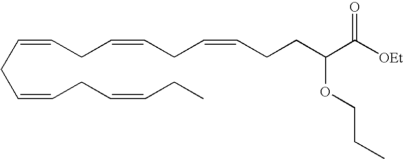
C(=CCC=CCC=CCCC(C([OEt])=O)OCCC)CC=CCC=CCC
